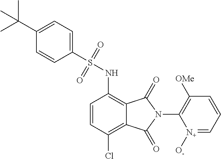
C1=CC(Cl)=C2C(=C1NS(C1=CC=C(C(C)(C)C)C=C1)(=O)=O)C(=O)N(C1=C([OMe])C=CC=[N+]1[O-])C2=O
